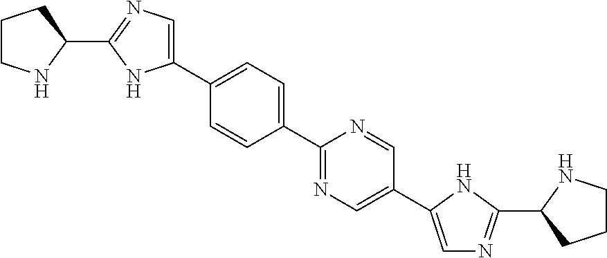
C1CNC(C2=NC=C(C3=CC=C(C4=NC=C(C5=CN=C(C6NCCC6)N5)C=N4)C=C3)N2)C1
